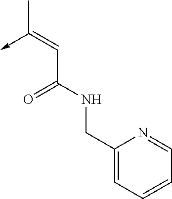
C(C(NCC1=CC=CC=N1)=O)=C(->C)C
